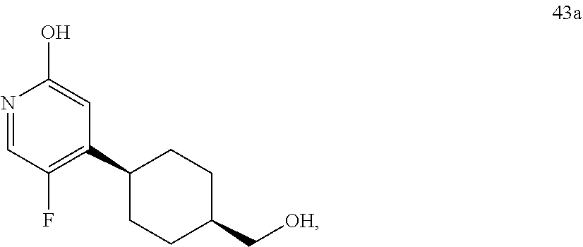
C1CC(C[OH])CCC1C1=C(F)C=NC(O)=C1
